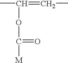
CC(=CC)OC(=O)[M]
